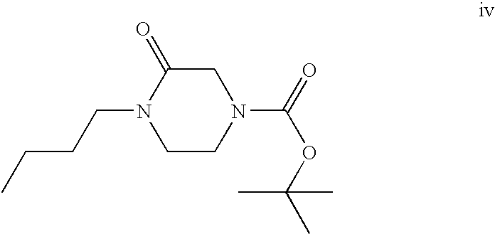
C1CN(C(=O)OC(C)(C)C)CC(=O)N1CCCC
